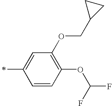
C1=CC(OC(F)F)=C(OCC2CC2)C=C1C
